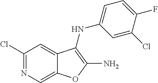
C12=CN=C(Cl)C=C1C(NC1=CC=C(F)C(Cl)=C1)=C(N)O2
